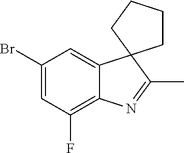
C1(Br)=CC(F)=C2C(=C1)C1(C(C)=N2)CCCC1
